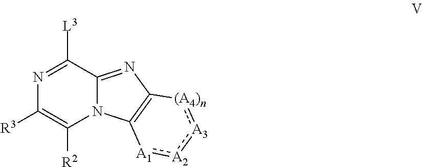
N1=C([L3])C2=NC3=C(N2C([R2])=C1[R3])[A1]:[A2]:[A3]:[(A4)n]3
